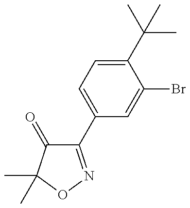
C1(C2=CC=C(C(C)(C)C)C(Br)=C2)=NOC(C)(C)C1=O
